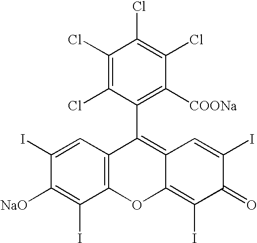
C1(Cl)=C(Cl)C(C2=C3C(=C(I)C(=O)C(I)=C3)OC3=C2C=C(I)C([NaO])=C3I)=C([COONa])C(Cl)=C1Cl
